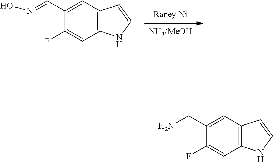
[Raney Ni].[NH3/MeOH].C1(F)=CC2=C(C=C1C=NO)C=CN2.C1(F)=CC2=C(C=C1CN)C=CN2
